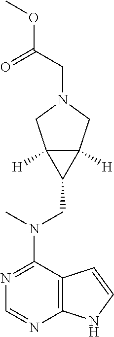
C12=C(N=CN=C1N(C)CC1C3([H])C1([H])CN(CC(=O)OC)C3)NC=C2
